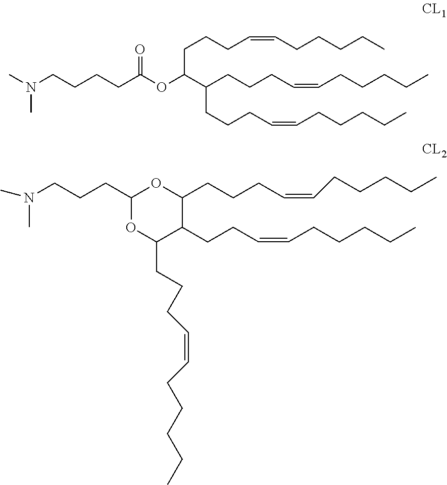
CN(CCCCC(OC(CCCC=CCCCCC)C(CCCC=CCCCCC)CCCC=CCCCCC)=O)C.C1(CCCN(C)C)OC(CCCC=CCCCCC)C(CCC=CCCCCC)C(CCCC=CCCCCC)O1
